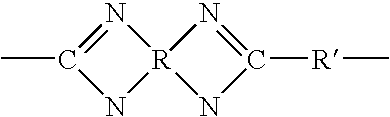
N1=C(C)N[R]12NC([R]C)=N2
